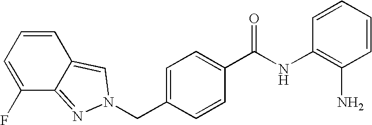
C(C1=CC=C(C(NC2=C(N)C=CC=C2)=O)C=C1)N1N=C2C(F)=CC=CC2=C1
